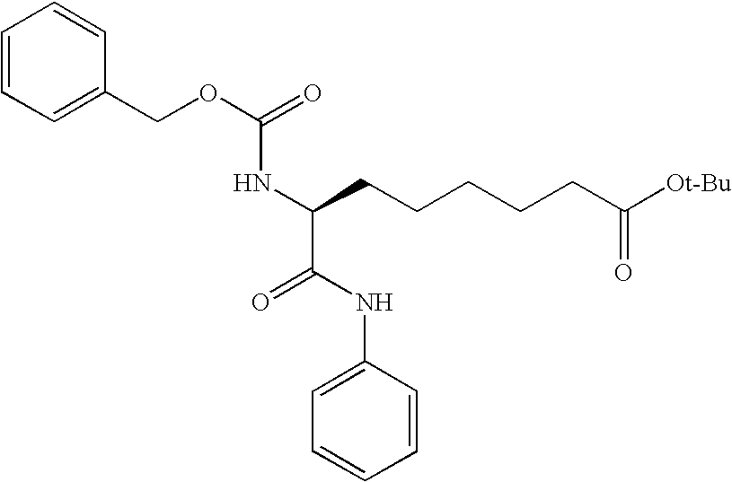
C1=CC=C(COC(=O)NC(CCCCCC([Ot-Bu])=O)C(NC2=CC=CC=C2)=O)C=C1
